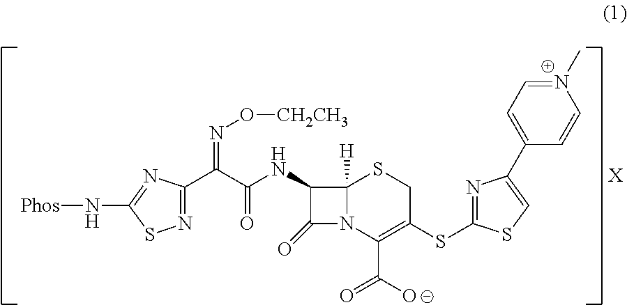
C1(NC(C(C2=NSC(N[Phos])=N2)=NO[CH2CH3])=O)C(=O)N2C1([H])SCC(SC1=NC(C3=CC=[N+](C)C=C3)=CS1)=C2C([O-])=O.[X]
